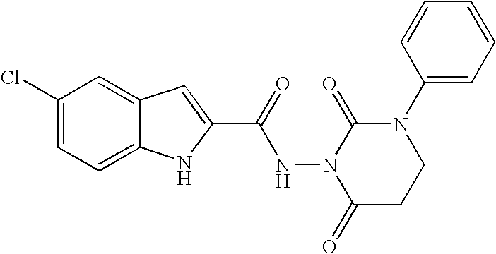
C12=CC=C(Cl)C=C1C=C(C(=O)NN1C(=O)CCN(C3=CC=CC=C3)C1=O)N2
